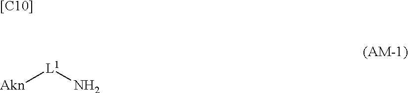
[Akn][L1]N.[[C10]]
